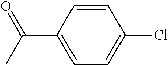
C1=C(C(=O)C)C=CC(Cl)=C1
